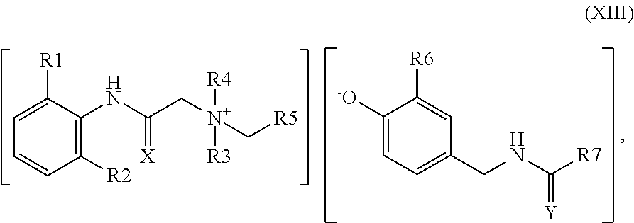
C1([-O])=CC=C(CNC([R7])=[Y])C=C1[R6].C1([R1])=CC=CC([R2])=C1NC(C[N+]([R4])([R3])C[R5])=[X]
